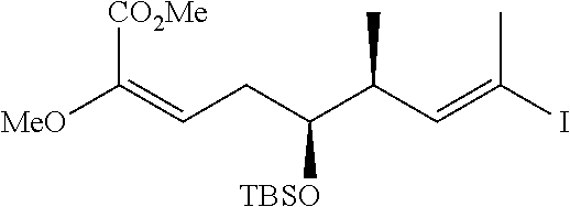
C(=CCC(C(C=C(I)C)C)[TBSO])([MeO])[CO2Me]
